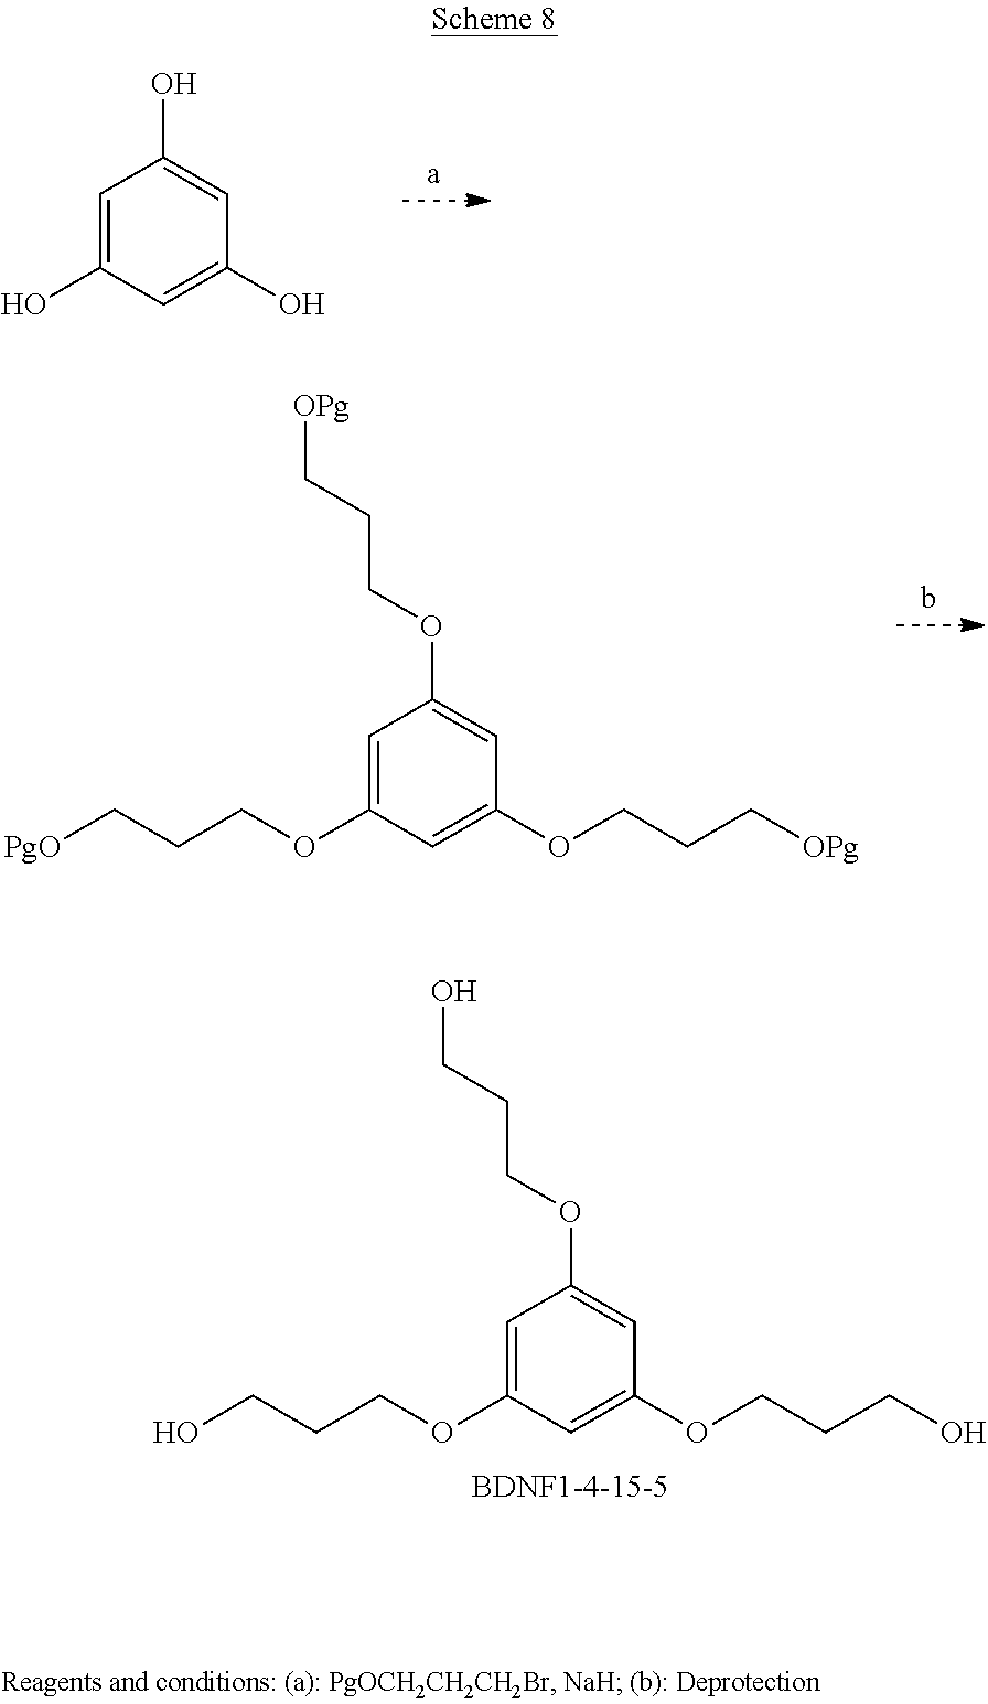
C1=C(O)C=C(O)C=C1O.C1=C(OCCC[PgO])C=C(OCCC[OPg])C=C1OCCC[OPg].C1=C(OCCCO)C=C(OCCCO)C=C1OCCCO
